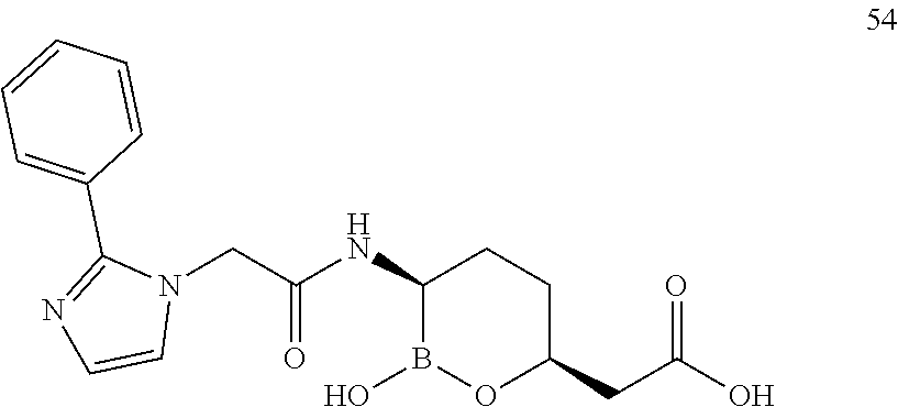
N1(CC(NC2B(O)OC(CC(O)=O)CC2)=O)C(C2=CC=CC=C2)=NC=C1
